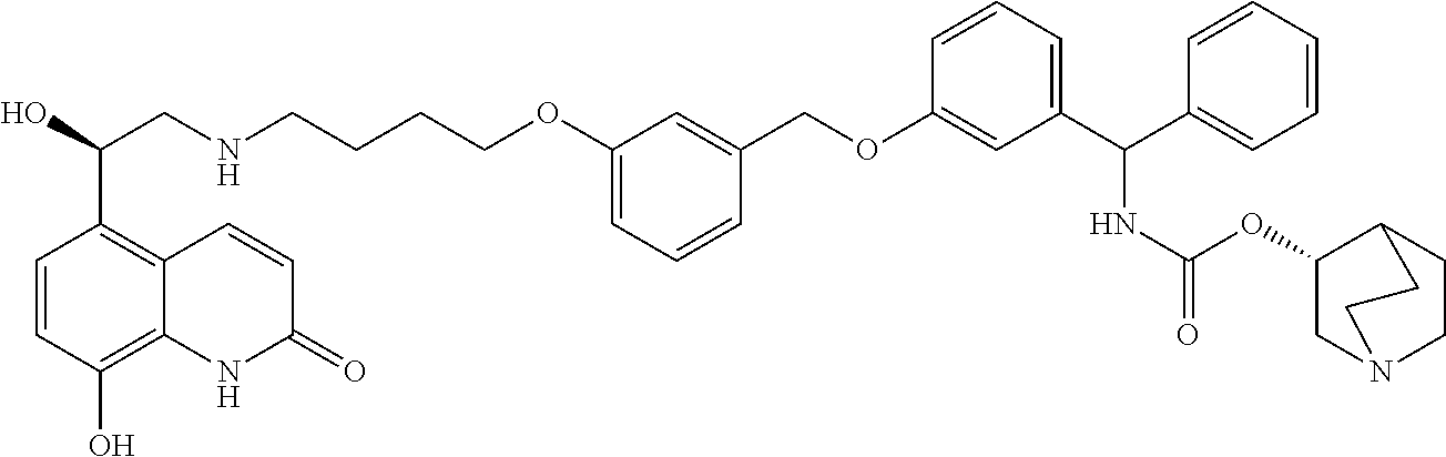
C12=C(O)C=CC(C(O)CNCCCCOC3=CC=CC(COC4=CC(C(C5=CC=CC=C5)NC(=O)OC5CN6CCC5CC6)=CC=C4)=C3)=C1C=CC(=O)N2
